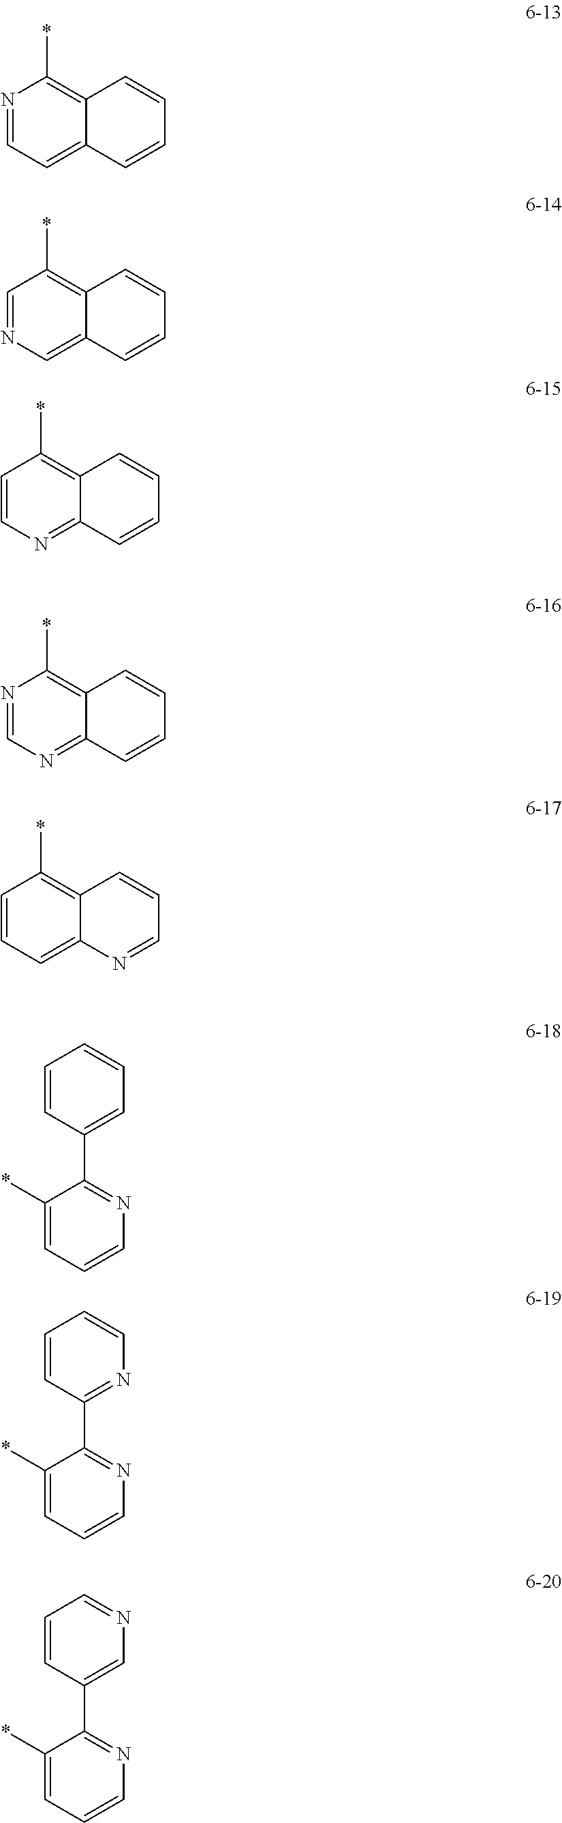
N1=CC=C2C(=C1*)C=CC=C2.C1=NC=C2C(=C1*)C=CC=C2.C1=CN=C2C(=C1*)C=CC=C2.N1=CN=C2C(=C1*)C=CC=C2.C1=CC=C2C(=C1*)C=CC=N2.C1=CC(C2=NC=CC=C2*)=CC=C1.C1=CC(C2=NC=CC=C2*)=NC=C1.C1=CC(C2=NC=CC=C2*)=CN=C1
